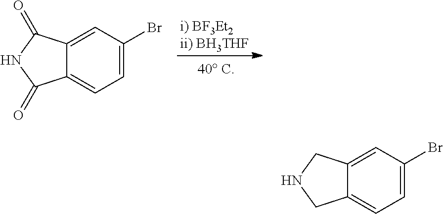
C12=CC(Br)=CC=C1C(=O)NC2=O.C12=CC(Br)=CC=C1CNC2
